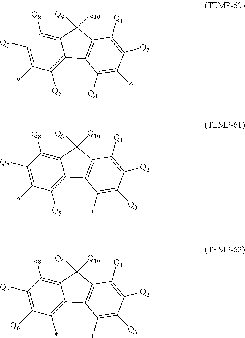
C1([Q7])=C(*)C([Q5])=C2C(=C1[Q8])C([Q9])([Q10])C1=C2C([Q4])=C(*)C([Q2])=C1[Q1].C1([Q7])=C(*)C([Q5])=C2C(=C1[Q8])C([Q9])([Q10])C1=C2C(*)=C([Q3])C([Q2])=C1[Q1].C1([Q7])=C([Q6])C(*)=C2C(=C1[Q8])C([Q9])([Q10])C1=C2C(*)=C([Q3])C([Q2])=C1[Q1]
